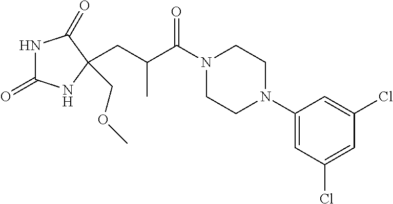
N1C(=O)NC(COC)(CC(C(N2CCN(C3=CC(Cl)=CC(Cl)=C3)CC2)=O)C)C1=O
